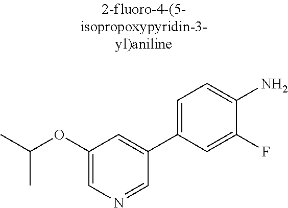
C1(OC(C)C)=CN=CC(C2=CC=C(N)C(F)=C2)=C1
